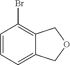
C1=CC=C2C(=C1Br)COC2
